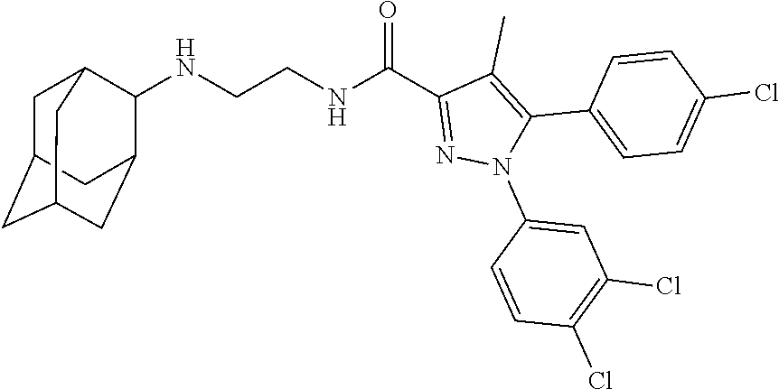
N(CCNC(C1=NN(C2=CC(Cl)=C(Cl)C=C2)C(C2=CC=C(Cl)C=C2)=C1C)=O)C1C2CC3CC(CC1C3)C2
